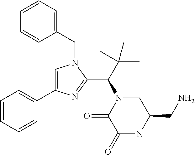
C1=CC=CC(C2=CN(CC3=CC=CC=C3)C(C(N3CC(CN)NC(=O)C3=O)C(C)(C)C)=N2)=C1
